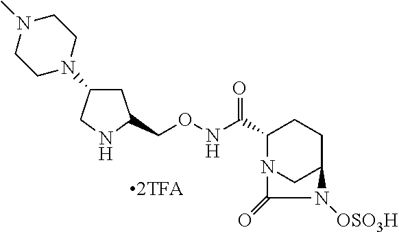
C(ONC(C1N2CC(CC1)N([OSO3H])C2=O)=O)C1CC(N2CCN(C)CC2)CN1
